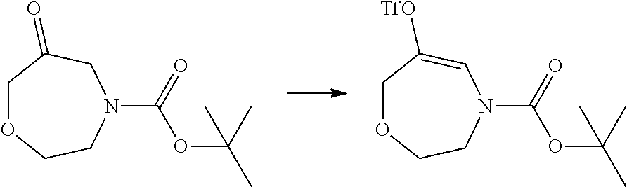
C1OCCN(C(=O)OC(C)(C)C)CC1=O.C1OCCN(C(=O)OC(C)(C)C)C=C1[TfO]
